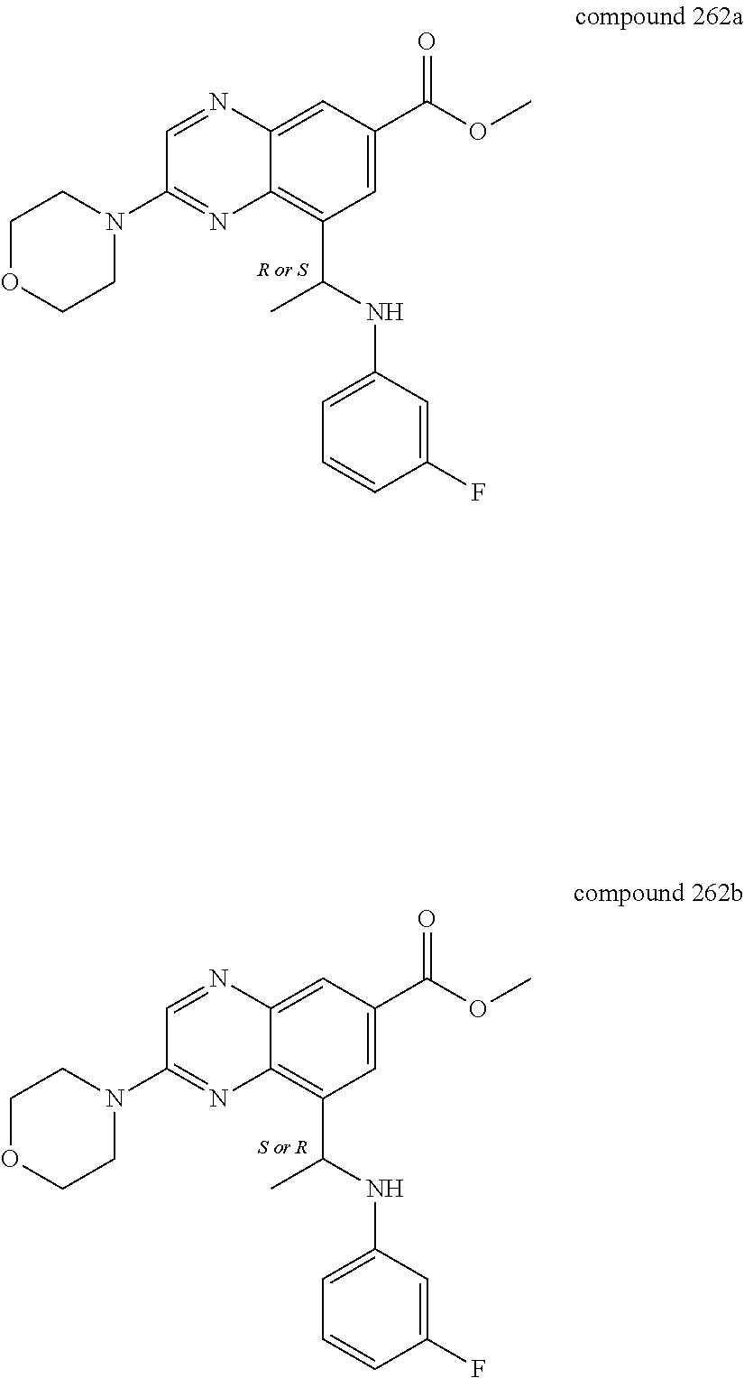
C1OCCN(C2=NC3=C(C(NC4=CC=CC(F)=C4)C)C=C(C(OC)=O)C=C3N=C2)C1.C1OCCN(C2=NC3=C(C(NC4=CC=CC(F)=C4)C)C=C(C(OC)=O)C=C3N=C2)C1
